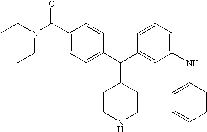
CCN(CC)C(C1=CC=C(C(C2=CC(NC3=CC=CC=C3)=CC=C2)=C2CCNCC2)C=C1)=O
